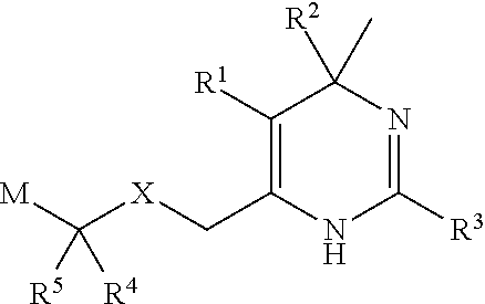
C1([R1])=C(C[X]C([R5])([M])[R4])NC([R3])=NC1(C)[R2]
